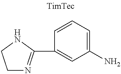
C1=CC=C(N)C=C1C1=NCCN1
